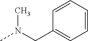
CN(CC1=CC=CC=C1)C
